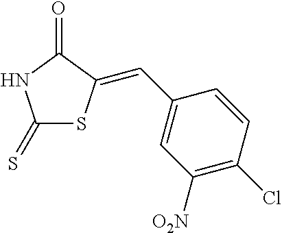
C1(=S)SC(=CC2=CC([O2N])=C(Cl)C=C2)C(=O)N1
